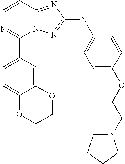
C1=CN=C(C2=CC=C3C(=C2)OCCO3)N2C1=NC(NC1=CC=C(OCCN3CCCC3)C=C1)=N2
